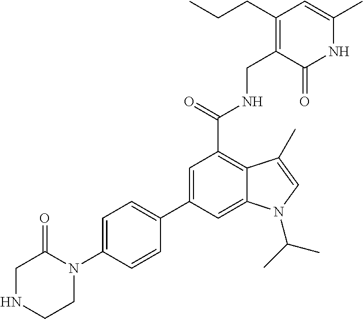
C1NCCN(C2=CC=C(C3=CC(C(=O)NCC4=C(CCC)C=C(C)NC4=O)=C4C(=C3)N(C(C)C)C=C4C)C=C2)C1=O
